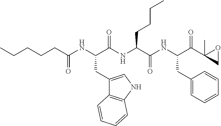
CCCCCC(NC(C(NC(C(NC(C(C1(C)CO1)=O)CC1=CC=CC=C1)=O)CCCC)=O)CC1=CNC2=C1C=CC=C2)=O
